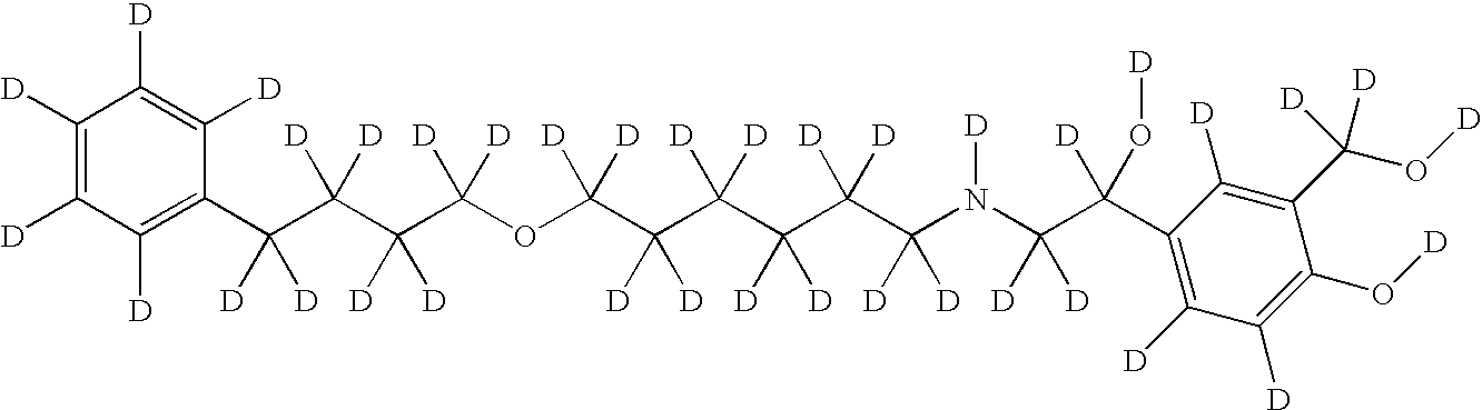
C1([D])=C([D])C([D])=C(C(C(C(C(OC(C(C(C(C(C(N(C(C(C2=C([D])C([D])=C(O[D])C(C([D])(O[D])[D])=C2[D])([D])O[D])([D])[D])[D])([D])[D])([D])[D])([D])[D])([D])[D])([D])[D])([D])[D])([D])[D])([D])[D])([D])[D])([D])[D])C([D])=C1[D]
